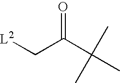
[L2]CC(C(C)(C)C)=O
